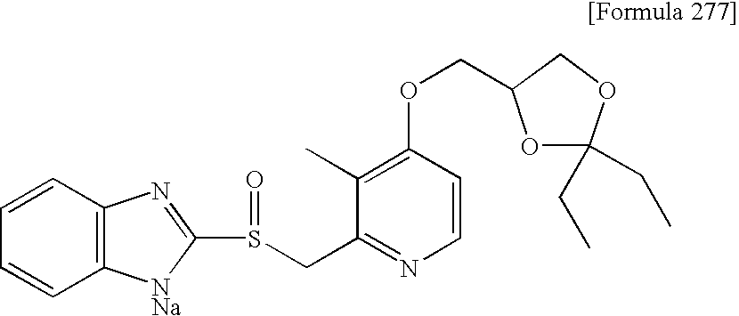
C1=CC2=C(C=C1)[NNa]C(S(CC1=NC=CC(OCC3OC(CC)(CC)OC3)=C1C)=O)=N2
